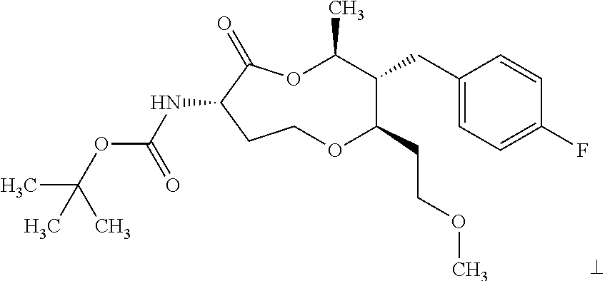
N(C1C(=O)OC(C)C(CC2=CC=C(F)C=C2)C(CCOC)OCC1)C(OC(C)(C)C)=O
